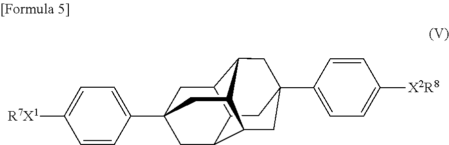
C1C2C3C4CC1(C1=CC=C([R7X1])C=C1)CC1C4CC(C4=CC=C([X2R8])C=C4)(CC21)C3
